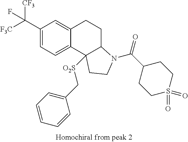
C1(C([CF3])([F3C])F)=CC=C2C(=C1)CCC1C2([O2S]CC2=CC=CC=C2)CCN1C(C1CCS(=O)(=O)CC1)=O
